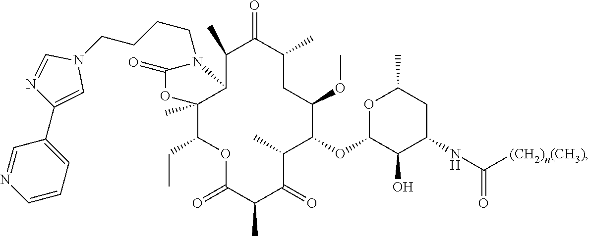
C1(C)C(=O)C(C)CC(OC)C(OC2OC(C)CC(NC(=O)[(CH2)n(CH3)])C2O)C(C)C(=O)C(C)C(=O)OC(CC)C2(C)C1N(CCCCN1C=C(C3=CC=CN=C3)N=C1)C(=O)O2
